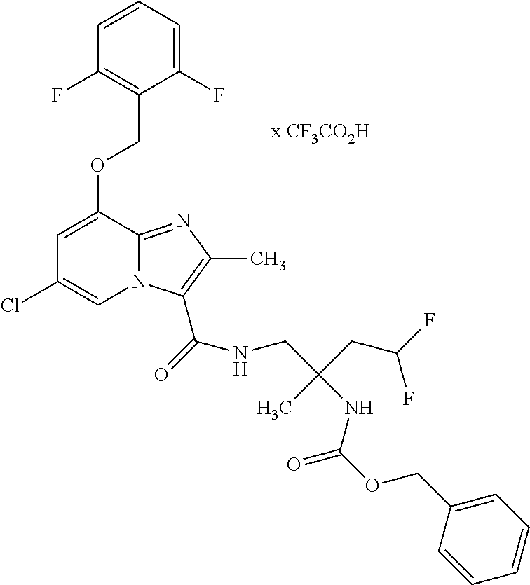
C1(COC(=O)NC(CNC(C2=C(C)N=C3C(OCC4=C(F)C=CC=C4F)=CC(Cl)=CN32)=O)(CC(F)F)C)=CC=CC=C1
